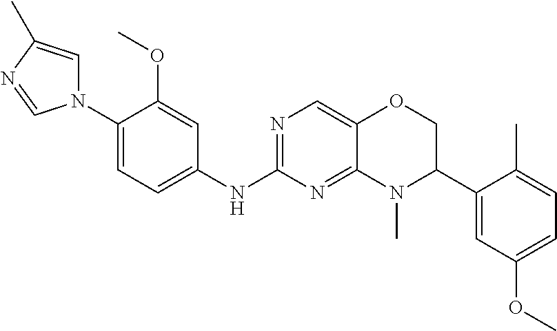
N1(C2=CC=C(NC3=NC=C4C(=N3)N(C)C(C3=CC(OC)=CC=C3C)CO4)C=C2OC)C=C(C)N=C1
